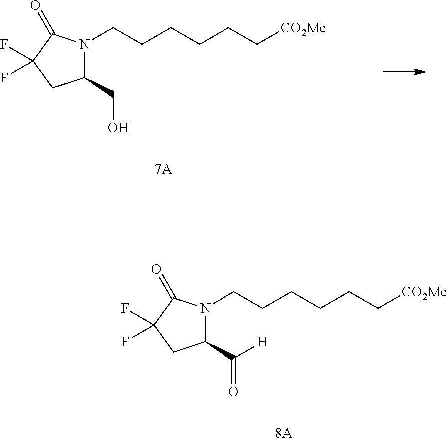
C1(CO)N(CCCCCC[CO2Me])C(=O)C(F)(F)C1.C1(C(=O)[H])N(CCCCCC[CO2Me])C(=O)C(F)(F)C1
